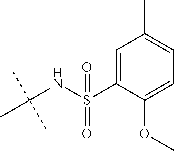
C1=C(S(NC(C)(C)C)(=O)=O)C(OC)=CC=C1C
